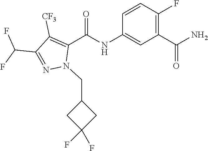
N1=C(C(F)F)C([CF3])=C(C(=O)NC2=CC(C(=O)N)=C(F)C=C2)N1CC1CC(F)(F)C1
